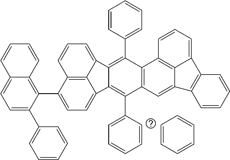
C1(C2=C3C(=CC=C2C2=CC=CC=C2)C=CC=C3)=CC=C2C3=C1C=CC=C3C1=C(C3=CC=CC=C3)C3=C(C(C4=CC=CC=C4)=C21)C=C1C2=C3C=CC=C2C2=C1C=CC=C2.C1=CC=CC=C1
